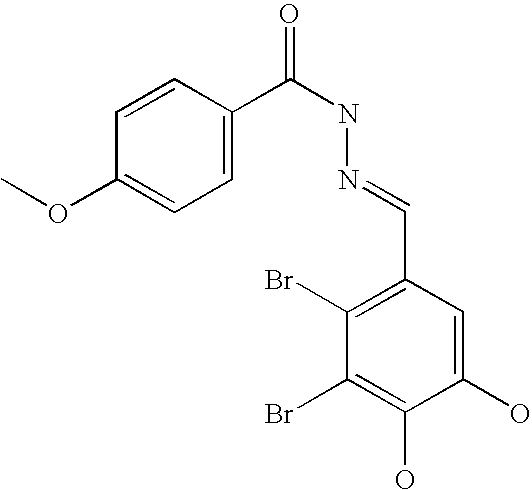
C1(OC)=CC=C(C(NN=CC2=C(Br)C(Br)=C(O)C(O)=C2)=O)C=C1
